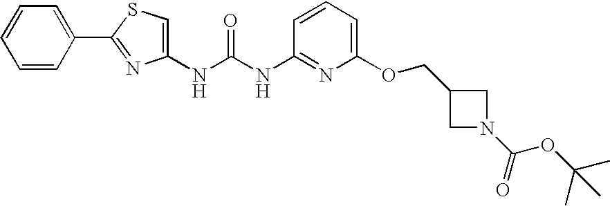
N(C(NC1=NC(OCC2CN(C(OC(C)(C)C)=O)C2)=CC=C1)=O)C1=CSC(C2=CC=CC=C2)=N1
